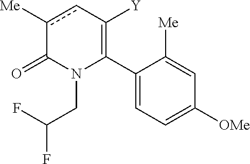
C1(C2=C([Y])cc([Me])C(=O)N2CC(F)F)=CC=C([OMe])C=C1[Me]
